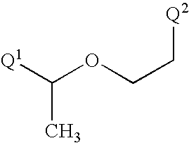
[Q1]C(OCC[Q2])C
